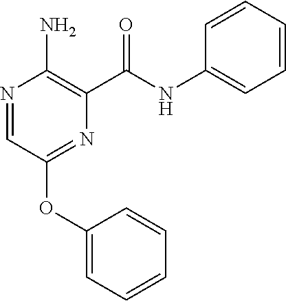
N1=CC(OC2=CC=CC=C2)=NC(C(NC2=CC=CC=C2)=O)=C1N
